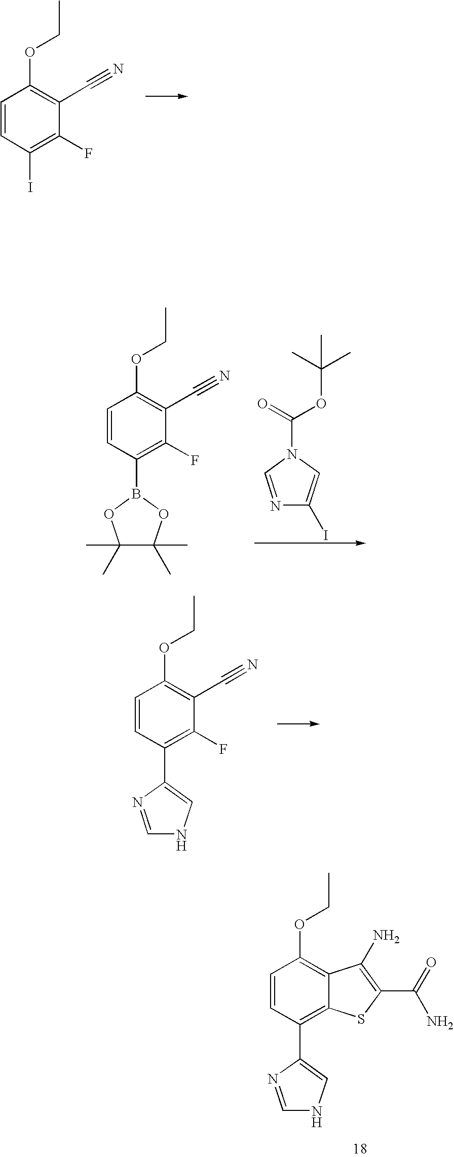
C1=CC(C2=CNC=N2)=C2C(=C1OCC)C(N)=C(C(=O)N)S2.C1=CC(I)=C(F)C(C#N)=C1OCC.N1=CN(C(=O)OC(C)(C)C)C=C1I.C1=CC(B2OC(C)(C)C(C)(C)O2)=C(F)C(C#N)=C1OCC.C1=CC(C2=CNC=N2)=C(F)C(C#N)=C1OCC
